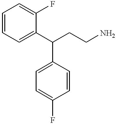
C1=CC=C(C(CCN)C2=CC=C(F)C=C2)C(F)=C1
